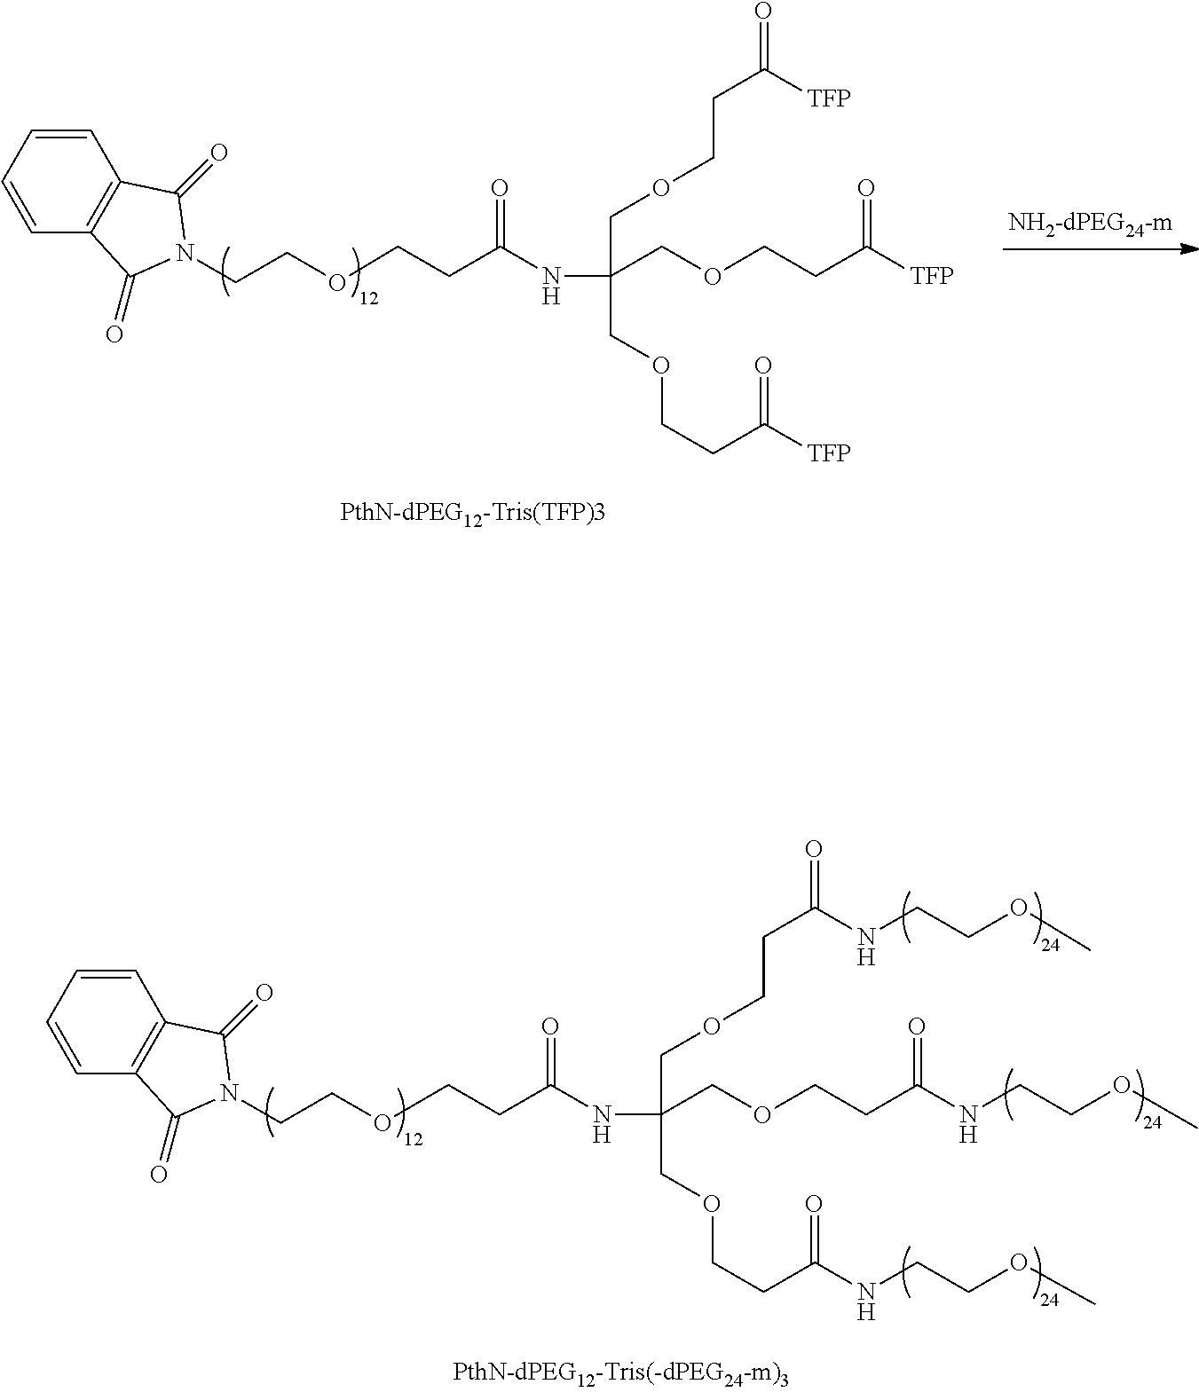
C1=CC=CC2=C1C(=O)N(CCOCCC(=O)NC(COCCC(=O)[TFP])(COCCC([TFP])=O)COCCC(=O)[TFP])C2=O.C1=CC=CC2=C1C(=O)N(CCOCCC(=O)NC(COCCC(=O)NCCOC)(COCCC(NCCOC)=O)COCCC(=O)NCCOC)C2=O
